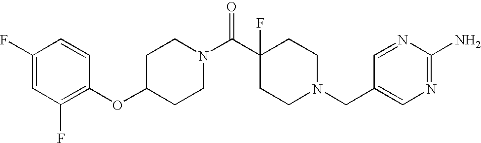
C1(OC2=C(F)C=C(F)C=C2)CCN(C(C2(F)CCN(CC3=CN=C(N)N=C3)CC2)=O)CC1
